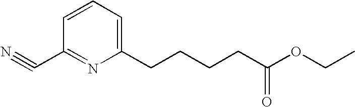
C1=CC=C(CCCCC(OCC)=O)N=C1C#N
